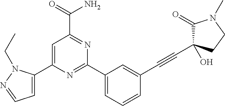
C1(C2=CC=CC(C#CC3(O)C(=O)N(C)CC3)=C2)=NC(C2=CC=NN2CC)=CC(C(=O)N)=N1
